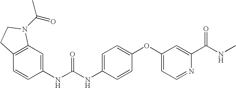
C12=C(C=C(NC(NC3=CC=C(OC4=CC=NC(C(NC)=O)=C4)C=C3)=O)C=C1)N(C(=O)C)CC2
